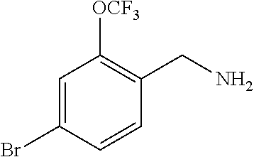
C1=C(Br)C=CC(CN)=C1[OCF3]
